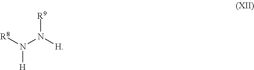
[H]N([R8])N([H])[R9]
